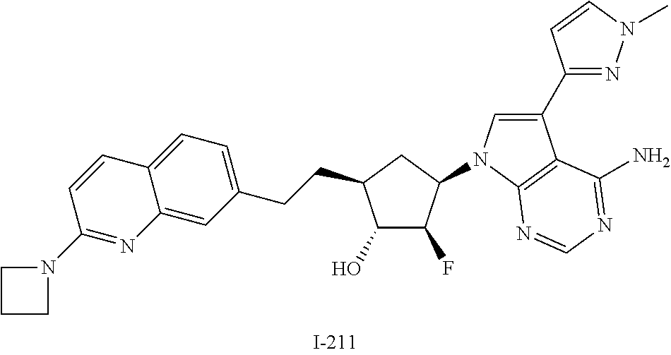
C1(O)C(F)C(N2C=C(C3=NN(C)C=C3)C3=C2N=CN=C3N)CC1CCC1=CC=C2C(=C1)N=C(N1CCC1)C=C2
